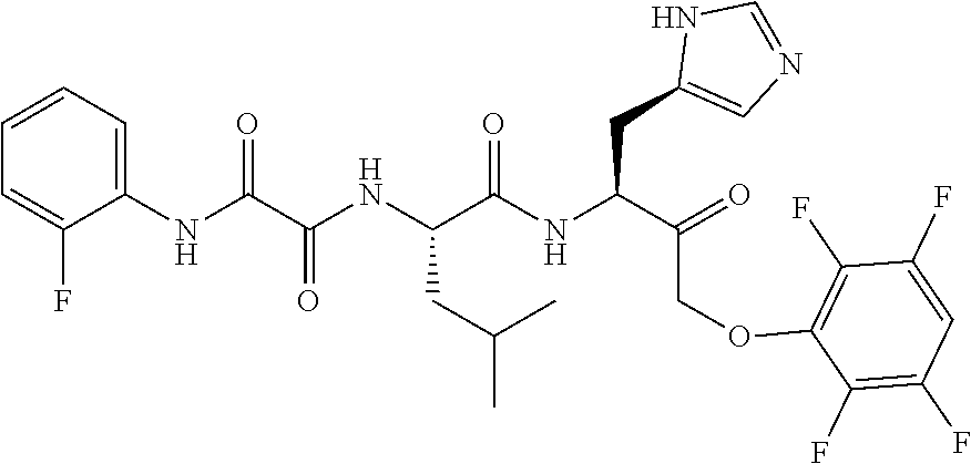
C1=CC=C(NC(C(NC(C(NC(C(COC2=C(F)C(F)=CC(F)=C2F)=O)CC2=CN=CN2)=O)CC(C)C)=O)=O)C(F)=C1
